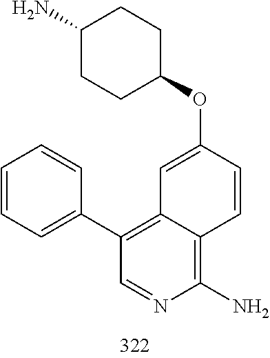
C1=C(OC2CCC(N)CC2)C=CC2=C(N)N=CC(C3=CC=CC=C3)=C12
